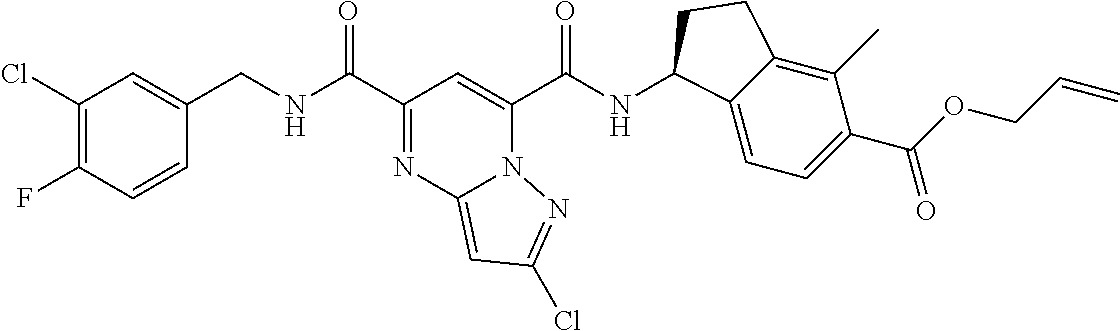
C1(Cl)=C(F)C=CC(CNC(C2=NC3=CC(Cl)=NN3C(C(NC3C4=CC=C(C(OCC=C)=O)C(C)=C4CC3)=O)=C2)=O)=C1
